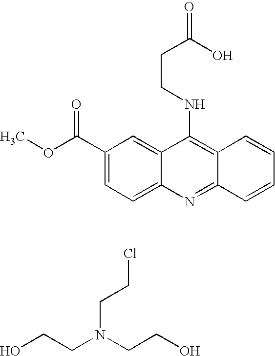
C1(C(OC)=O)=CC=C2C(=C1)C(NCCC(=O)O)=C1C(=N2)C=CC=C1.C(CN(CCO)CCCl)O
